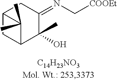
C12CC(C(C)(O)C(=NC[COOEt])C1)C2(C)C
